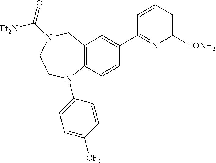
C12=C(C=CC(C3=NC([CONH2])=CC=C3)=C1)N(C1=CC=C([CF3])C=C1)CCN(C(=O)[Et2N])C2
